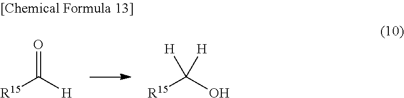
[R15]C([H])=O.[R15]C(O)([H])[H]
